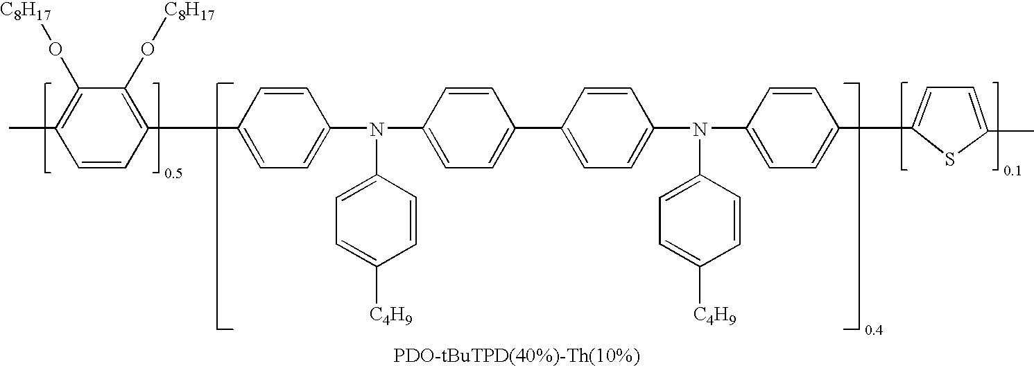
C1(C2=C(O[C8H17])C(O[C8H17])=C(C)C=C2)=CC=C(N(C2=CC=C([C4H9])C=C2)C2=CC=C(C3=CC=C(N(C4=CC=C([C4H9])C=C4)C4=CC=C(C5=CC=C(C)S5)C=C4)C=C3)C=C2)C=C1
